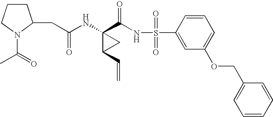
N(C1(C(NS(C2=CC(OCC3=CC=CC=C3)=CC=C2)(=O)=O)=O)C(C=C)C1)C(CC1CCCN1C(=O)C)=O
